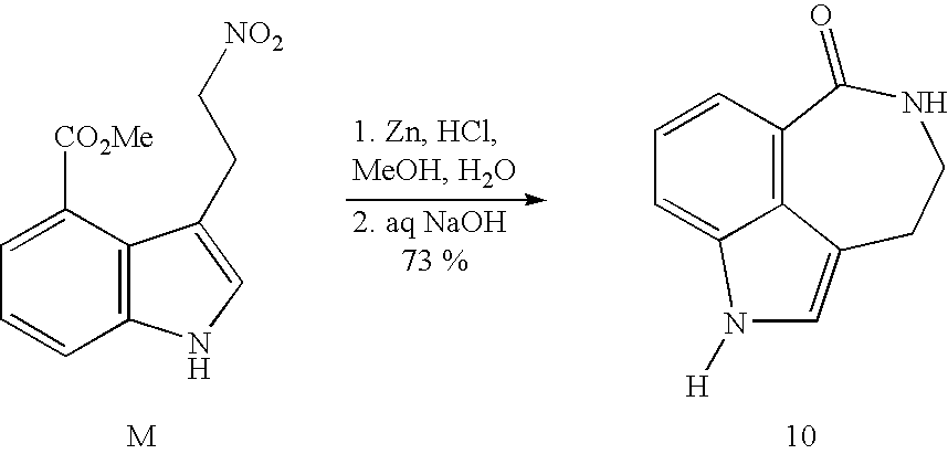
C12=C(C([CO2Me])=CC=C1)C(CC[NO2])=CN2.C12=C3C=CC=C1N([H])C=C2CCNC3=O
